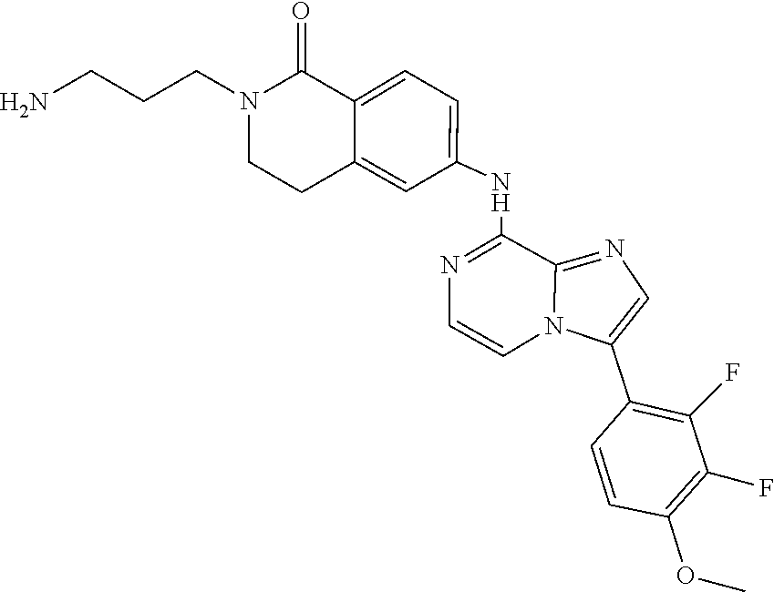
C1=CN2C(C3=C(F)C(F)=C(OC)C=C3)=CN=C2C(NC2=CC=C3C(=C2)CCN(CCCN)C3=O)=N1
